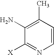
C1([X])=NC=CC(C)=C1N
